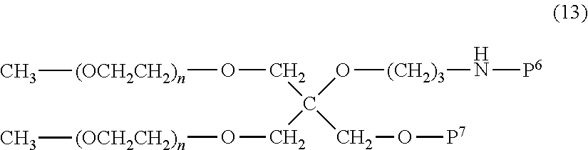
O(CC(CO[P7])(O[(CH2)3]N[P6])CO[(OCH2CH2)n]C)[(OCH2CH2)n]C
